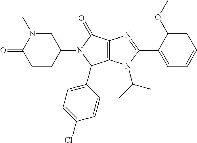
C12=C(N(C(C)C)C(C3=CC=CC=C3OC)=N1)C(C1=CC=C(Cl)C=C1)N(C1CN(C)C(=O)CC1)C2=O
